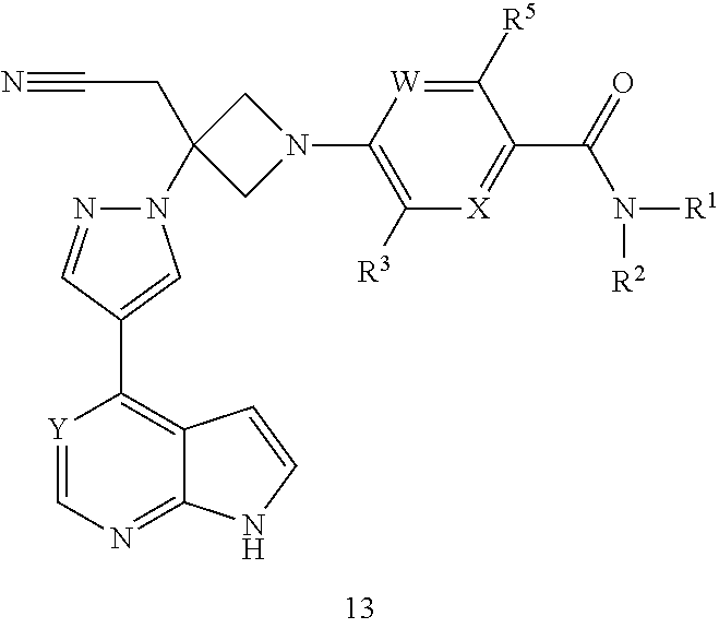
[Y]1=CN=C2C(=C1C1=CN(C3(CC#N)CN(C4=C([R3])[X]=C(C(N([R1])[R2])=O)C([R5])=[W]4)C3)N=C1)C=CN2
